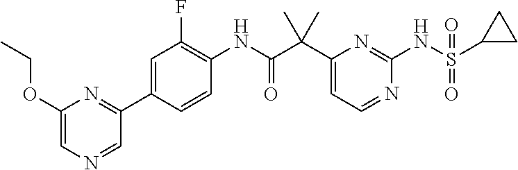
C1(C(C(NC2=C(F)C=C(C3=NC(OCC)=CN=C3)C=C2)=O)(C)C)=CC=NC(NS(C2CC2)(=O)=O)=N1
